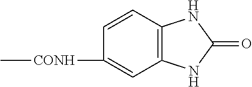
C12=C(C=CC([CONH]C)=C1)NC(=O)N2
